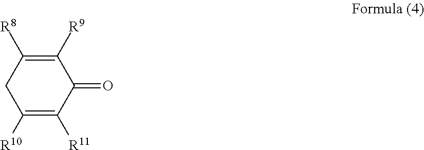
C1([R11])=C([R10])CC([R8])=C([R9])C1=O
